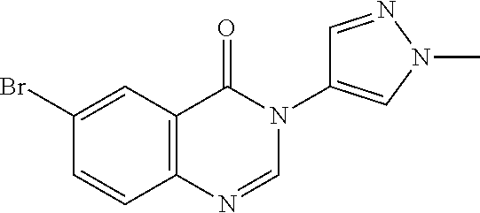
C1=CC2=C(C=C1Br)C(=O)N(C1=CN(C)N=C1)C=N2
